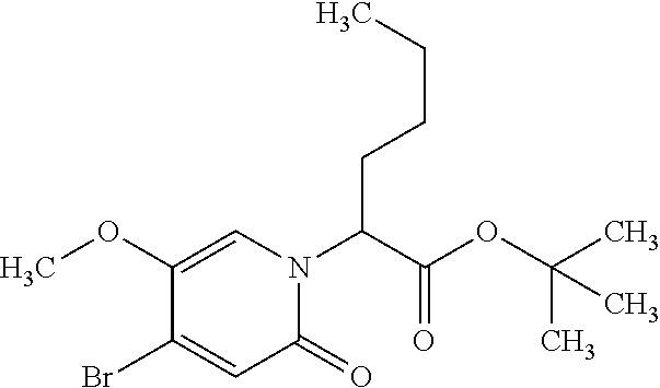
N1(C(C(OC(C)(C)C)=O)CCCC)C(=O)C=C(Br)C(OC)=C1
